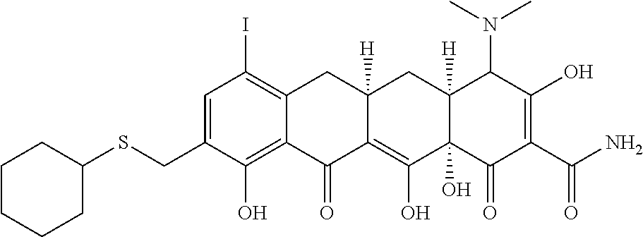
C1=C(CSC2CCCCC2)C(O)=C2C(=C1I)CC1([H])C(=C(O)C3(O)C([H])(C1)C(N(C)C)C(O)=C(C(N)=O)C3=O)C2=O
